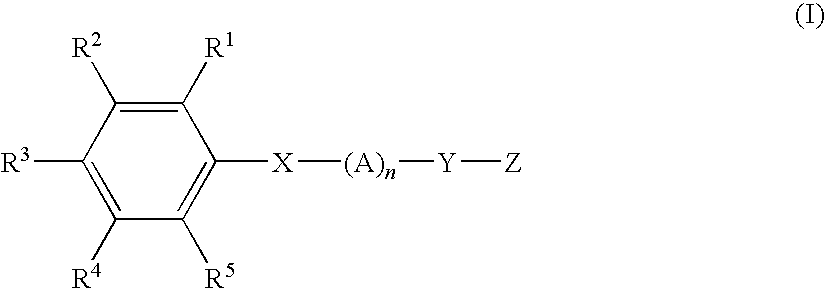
C1([R1])=C([R2])C([R3])=C([R4])C([R5])=C1[X][(A)n][Y][Z]
